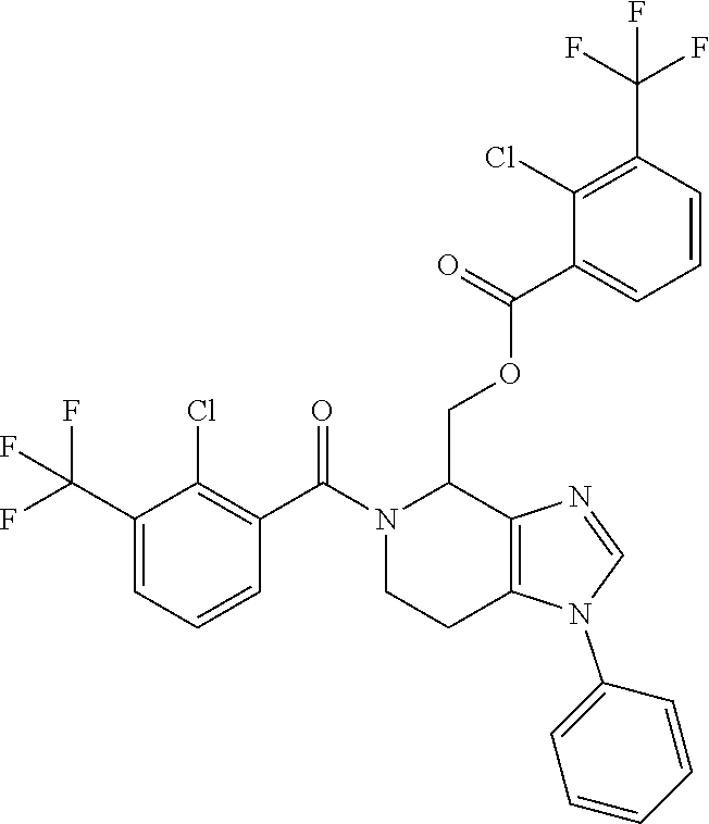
C1(C(F)(F)F)=CC=CC(C(=O)N2CCC3=C(C2COC(C2=CC=CC(C(F)(F)F)=C2Cl)=O)N=CN3C2=CC=CC=C2)=C1Cl
